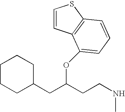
N(CCC(CC1CCCCC1)OC1=CC=CC2=C1C=CS2)C
